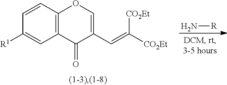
N[R].C12=C(C=CC([R1])=C1)OC=C(C=C([CO2Et])[CO2Et])C2=O
